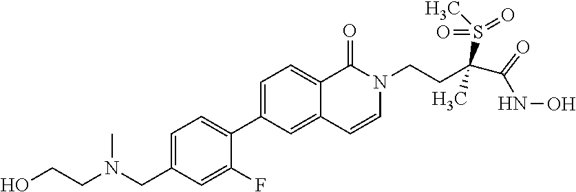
C1=C(CN(CCO)C)C=C(F)C(C2=CC=C3C(=C2)C=CN(CCC(S(C)(=O)=O)(C)C(NO)=O)C3=O)=C1
